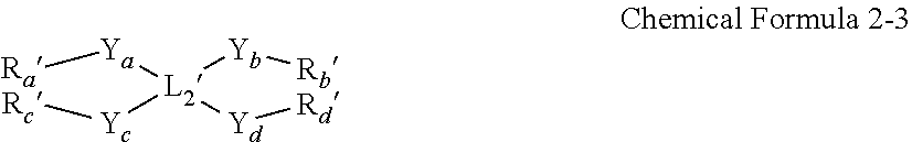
[Yc]([L2]([Yd][Rd])([Ya][Ra])[Yb][Rb])[Rc]
